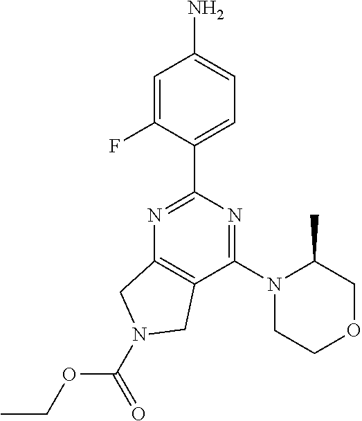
N1=C(C2=CC=C(N)C=C2F)N=C(N2CCOCC2C)C2=C1CN(C(=O)OCC)C2
